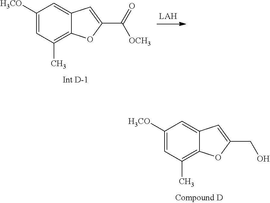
C1([H3CO])=CC(C)=C2C(=C1)C=C(CO)O2.C1([H3CO])=CC(C)=C2C(=C1)C=C(C([OCH3])=O)O2
